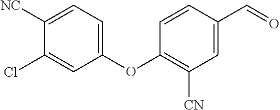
C1([NC])=CC=C(OC2=C([CN])C=C(C=O)C=C2)C=C1Cl
